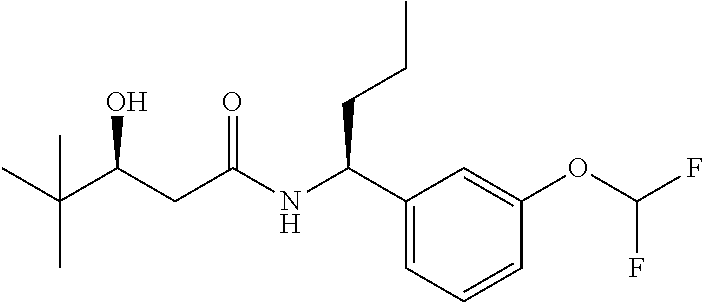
C(C(CC(=O)NC(C1=CC=CC(OC(F)F)=C1)CCC)O)(C)(C)C
